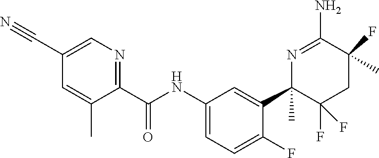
C1(C(NC2=CC=C(F)C(C3(C)C(F)(F)CC(F)(C)C(N)=N3)=C2)=O)=NC=C(C#N)C=C1C
